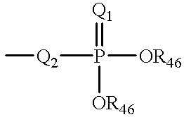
[Q2](P([OR46])(=[Q1])[OR46])C
